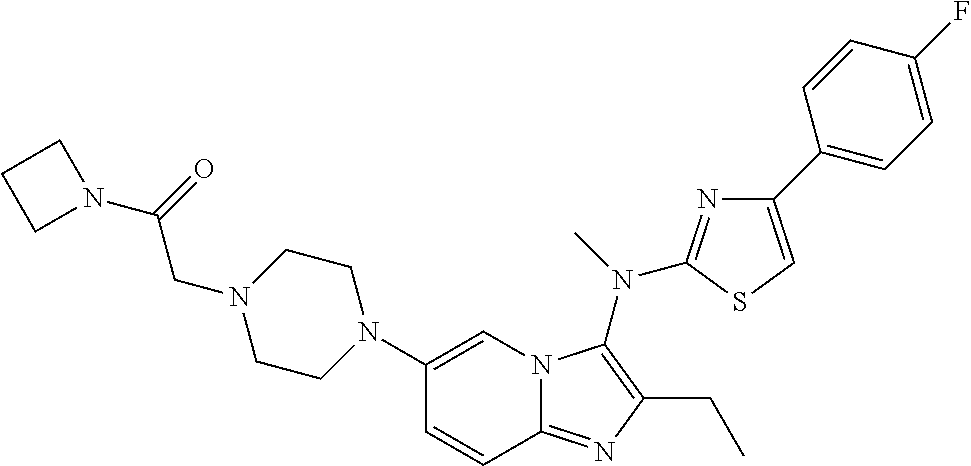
C1(N2CCN(CC(N3CCC3)=O)CC2)=CN2C(=NC(CC)=C2N(C)C2=NC(C3=CC=C(F)C=C3)=CS2)C=C1
